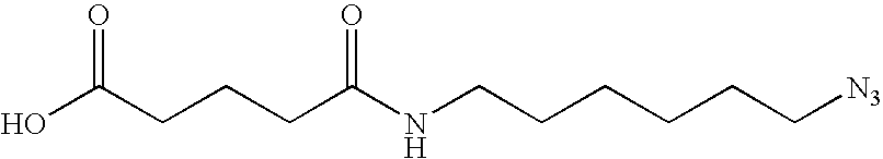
OC(CCCC(NCCCCCC[N3])=O)=O
